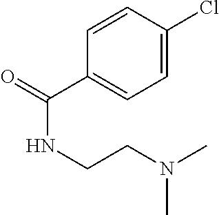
C1=C(Cl)C=CC(C(=O)NCCN(C)C)=C1
